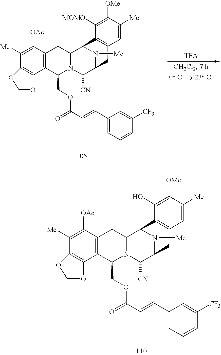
C1([Me])=C([OAc])C2=C(C(COC(=O)C=CC3=CC=CC([CF3])=C3)N3C(C2)C2C4=C(C=C([Me])C([OMe])=C4O)CC(C3[CN])N2[Me])C2=C1OCO2.C1([Me])=C([OAc])C2=C(C(COC(=O)C=CC3=CC=CC([CF3])=C3)N3C(C2)C2C4=C(C=C([Me])C([OMe])=C4[MOMO])CC(C3[CN])N2[Me])C2=C1OCO2
